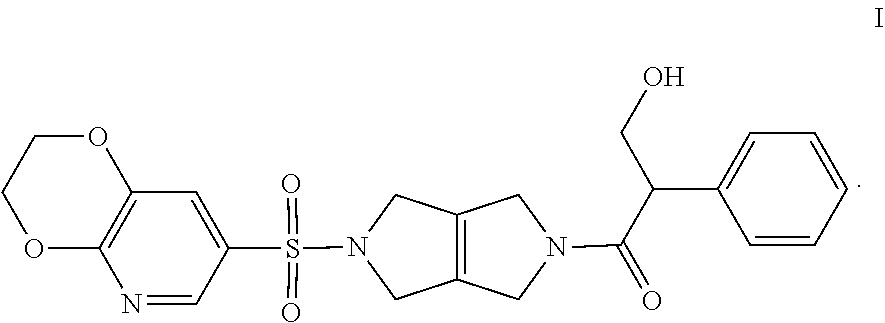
C12=C(CN(S(=O)(C3=CC4=C(N=C3)OCCO4)=O)C1)CN(C(C(C1=CC=CC=C1)CO)=O)C2
